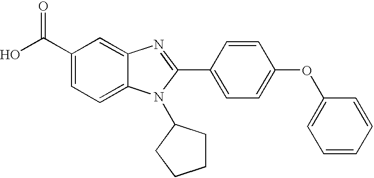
C1(C(O)=O)=CC=C2C(=C1)N=C(C1=CC=C(OC3=CC=CC=C3)C=C1)N2C1CCCC1
